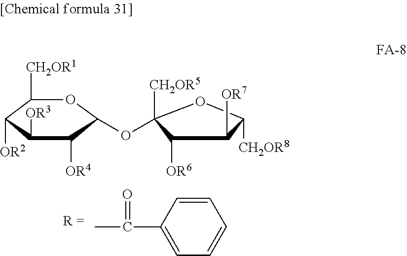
C1([CH2OR1])C([OR2])C([OR3])C([OR4])C(OC2([CH2OR5])C([OR6])C([OR7])C([CH2OR8])O2)O1.CC(=O)C1=CC=CC=C1
